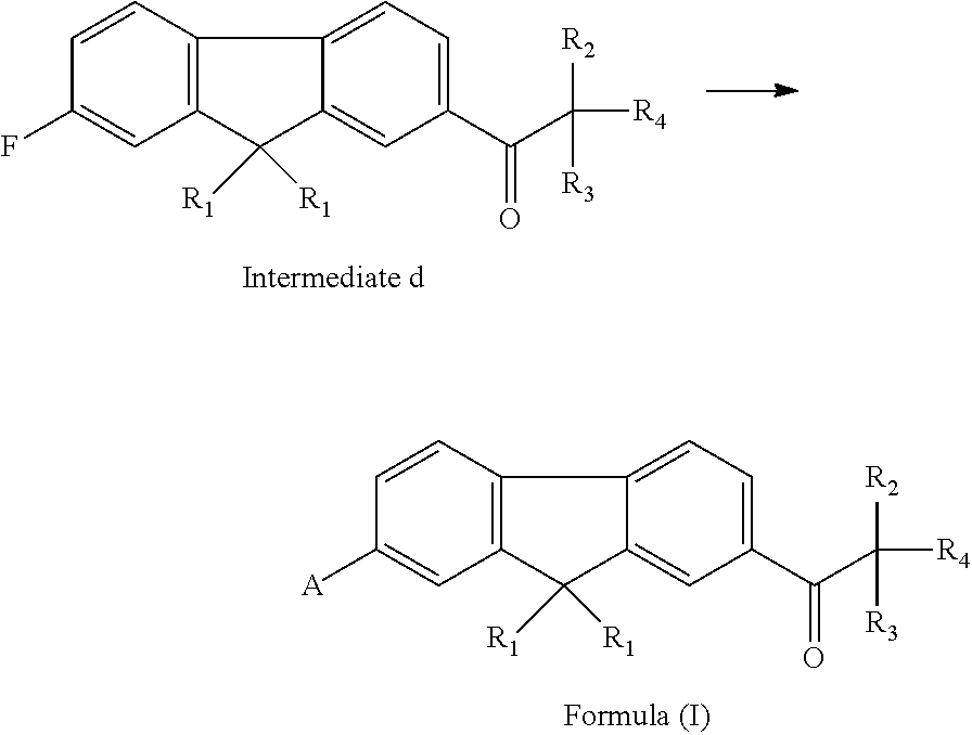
C1=CC2=C(C=C1[A])C([R1])([R1])C1=CC(C(=O)C([R2])([R4])[R3])=CC=C21.C1=CC2=C(C=C1F)C([R1])([R1])C1=CC(C(=O)C([R2])([R4])[R3])=CC=C21
